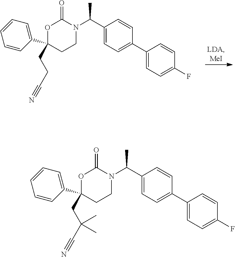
C1(C(C)N2CCC(C3=CC=CC=C3)(CCC#N)OC2=O)=CC=C(C2=CC=C(F)C=C2)C=C1.C1(C(C)N2CCC(C3=CC=CC=C3)(CC(C#N)(C)C)OC2=O)=CC=C(C2=CC=C(F)C=C2)C=C1
